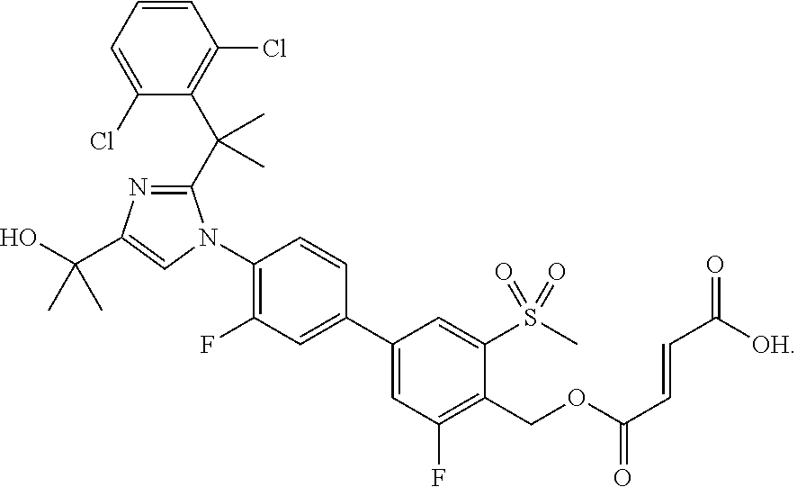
C1(Cl)=CC=CC(Cl)=C1C(C1=NC(C(O)(C)C)=CN1C1=C(F)C=C(C2=CC(F)=C(COC(C=CC([OH])=O)=O)C(S(C)(=O)=O)=C2)C=C1)(C)C
